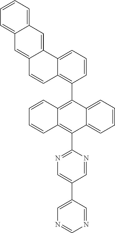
C1=CC=C2C(=C1)C=C1C(=C2)C=CC2=C(C3=C4C(=C(C5=NC=C(C6=CN=CN=C6)C=N5)C5=CC=CC=C35)C=CC=C4)C=CC=C12
